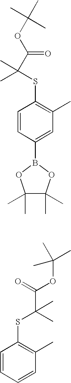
C1=CC(B2OC(C)(C)C(C)(C)O2)=CC(C)=C1SC(C(OC(C)(C)C)=O)(C)C.C1=CC=CC(C)=C1SC(C(=O)OC(C)(C)C)(C)C
